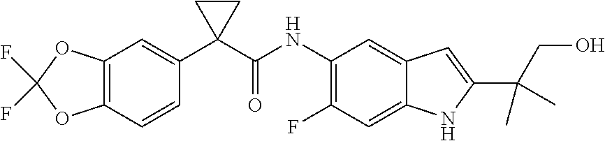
C12=C(C=CC(C3(C(NC4=C(F)C=C5C(=C4)C=C(C(CO)(C)C)N5)=O)CC3)=C1)OC(F)(F)O2
